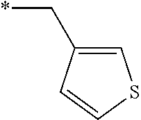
C(*)C1=CSC=C1
